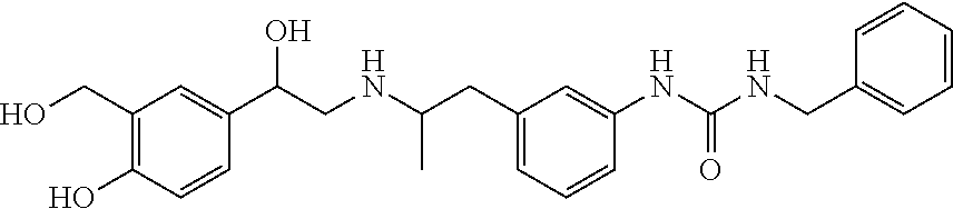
C1(CO)=C(O)C=CC(C(CNC(CC2=CC=CC(NC(NCC3=CC=CC=C3)=O)=C2)C)O)=C1
